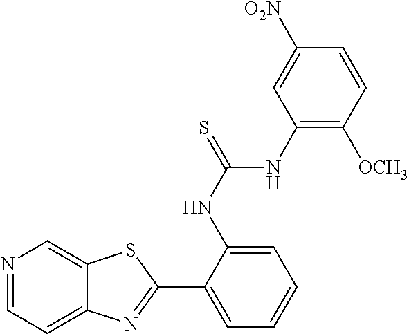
N1=CC=C2C(=C1)SC(C1=CC=CC=C1NC(NC1=C([OCH3])C=CC([O2N])=C1)=S)=N2
